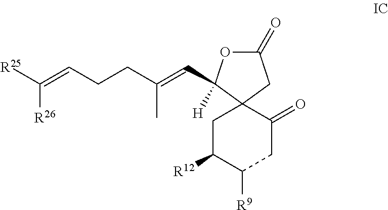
C1(=O)OC([H])(C=C(CCC=C([R25])[R26])C)C2(C1)CC([R12])C([R9])CC2=O
